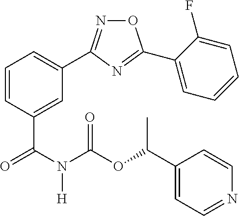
C1=C(C(N(C(=O)OC(C2=CC=NC=C2)C)[H])=O)C=CC=C1C1=NOC(C2=CC=CC=C2F)=N1
